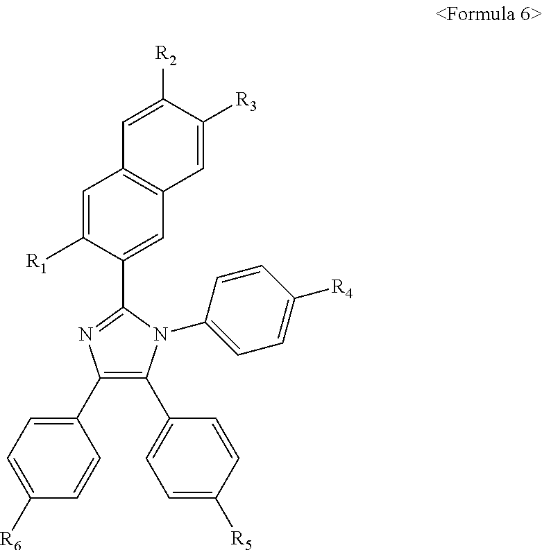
C1=C([R1])C(C2=NC(C3=CC=C([R6])C=C3)=C(C3=CC=C([R5])C=C3)N2C2=CC=C([R4])C=C2)=CC2=C1C=C([R2])C([R3])=C2
